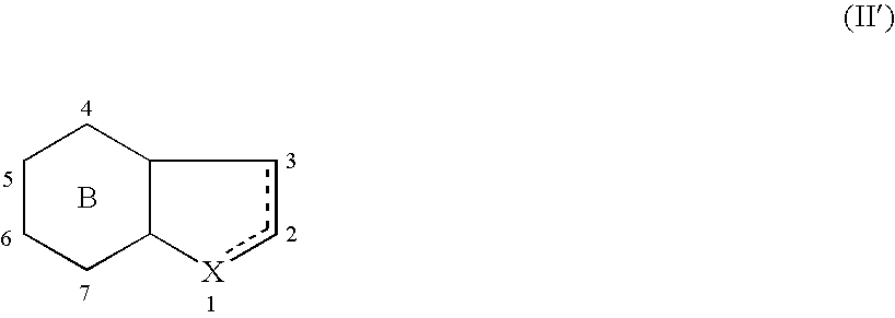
C12C([X]cc1)CCCC2.B
